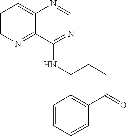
C12=CC=CN=C1C(NC1C3=C(C(=O)CC1)C=CC=C3)=NC=N2
